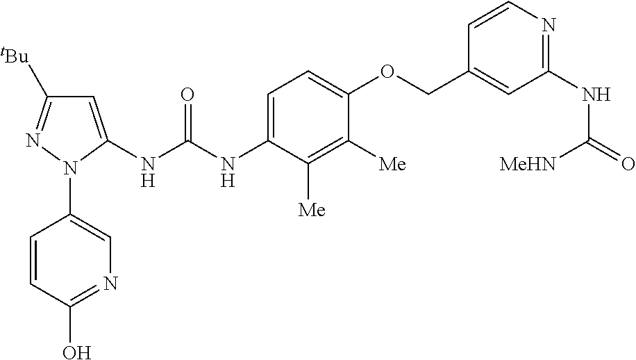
C1(N2C(NC(NC3=CC=C(OCC4=CC(NC(=O)[MeHN])=NC=C4)C([Me])=C3[Me])=O)=CC([tBu])=N2)=CN=C(O)C=C1
